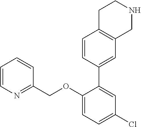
C1=CN=C(COC2=CC=C(Cl)C=C2C2=CC3=C(C=C2)CCNC3)C=C1
